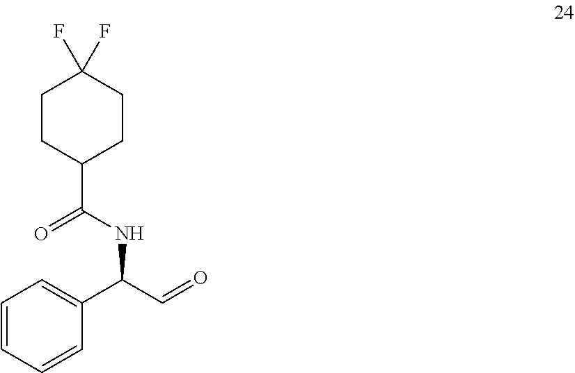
C1=CC=CC(C(C=O)NC(C2CCC(F)(F)CC2)=O)=C1
